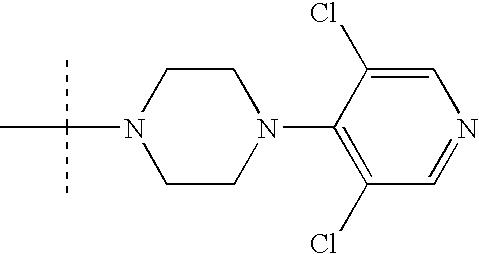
N1(C(C)(C)C)CCN(C2=C(Cl)C=NC=C2Cl)CC1
